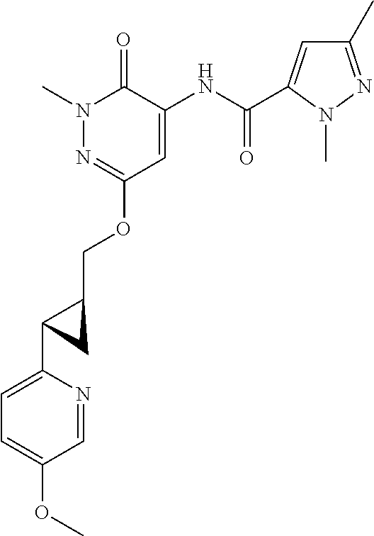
N1(C)N=C(OCC2C(C3=CC=C(OC)C=N3)C2)C=C(NC(C2=CC(C)=NN2C)=O)C1=O
